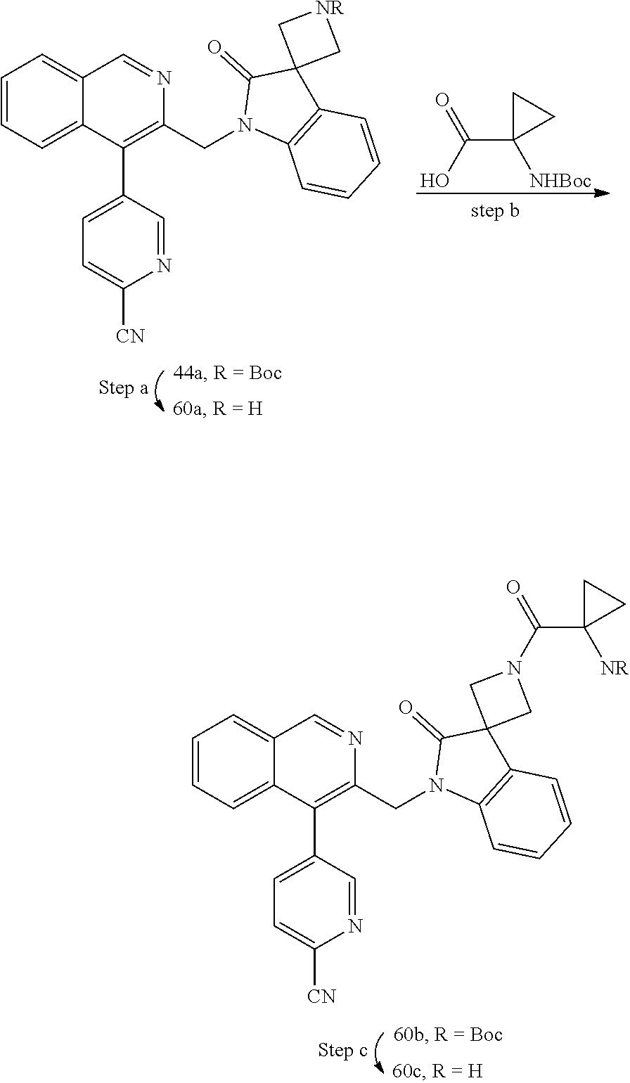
N1(CC2=C(C3=CC=C([CN])N=C3)C3=CC=CC=C3C=N2)C2=C(C3(C1=O)CN(C(=O)C1([NR])CC1)C3)C=CC=C2.N1(CC2=C(C3=CC=C([CN])N=C3)C3=CC=CC=C3C=N2)C2=C(C3(C1=O)C[NR]C3)C=CC=C2.OC(=O)C1([NHBoc])CC1
